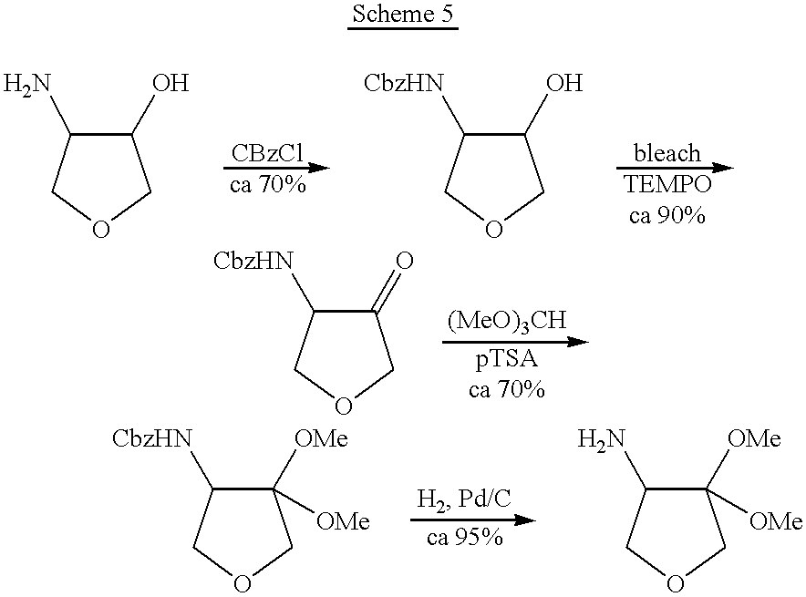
C1(O)C(N)COC1.C1(O)C([CbzHN])COC1.C1([OMe])([OMe])C([CbzHN])COC1.C1(=O)C([CbzHN])COC1.C1([OMe])([OMe])C(N)COC1
